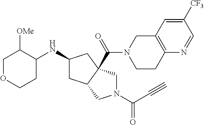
C1OCCC(NC2CC3C(C(=O)N4CCC5=C(C4)C=C([CF3])C=N5)(C2)CN(C(=O)C#C)C3)C1[OMe]
